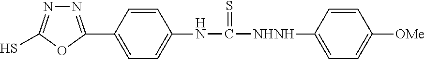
N1=C(C2=CC=C(NC([NHNH]C3=CC=C([OMe])C=C3)=S)C=C2)OC(S)=N1
